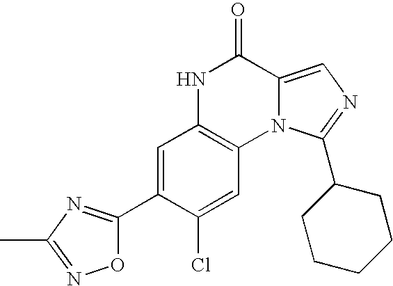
C1=C(C2=NC(C)=NO2)C(Cl)=CC2=C1NC(=O)C1=CN=C(C3CCCCC3)N21
